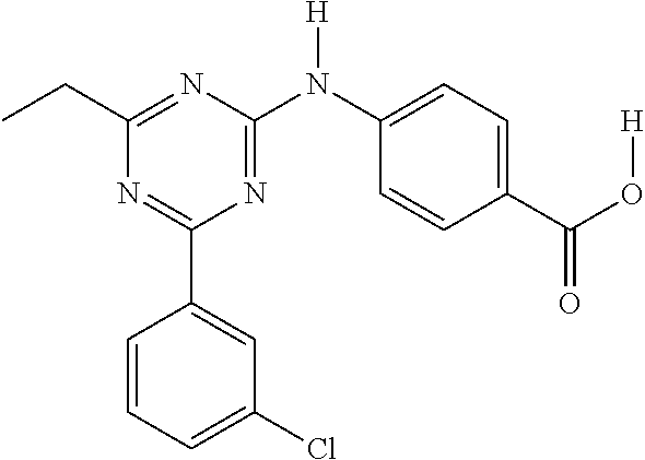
C1(C2=CC(Cl)=CC=C2)=NC(CC)=NC(N(C2=CC=C(C(=O)O[H])C=C2)[H])=N1
